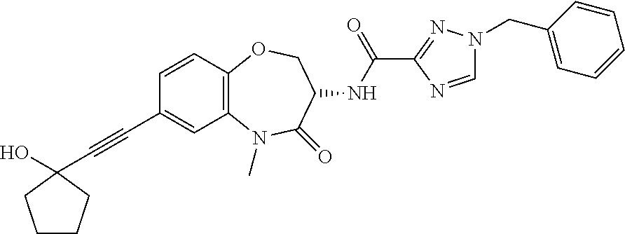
C1(C#CC2(O)CCCC2)=CC2=C(C=C1)OCC(NC(C1=NN(CC3=CC=CC=C3)C=N1)=O)C(=O)N2C
